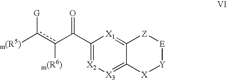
C1(C(c([m(R6)])c([m(R5)])[G])=O)=[X2][X3]=C2C(=[X1]1)[Z][E][Y][X]2
